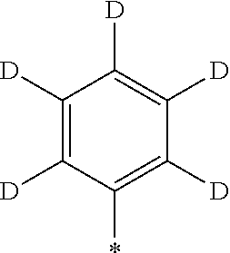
C1([D])=C([D])C([D])=C(*)C([D])=C1[D]
